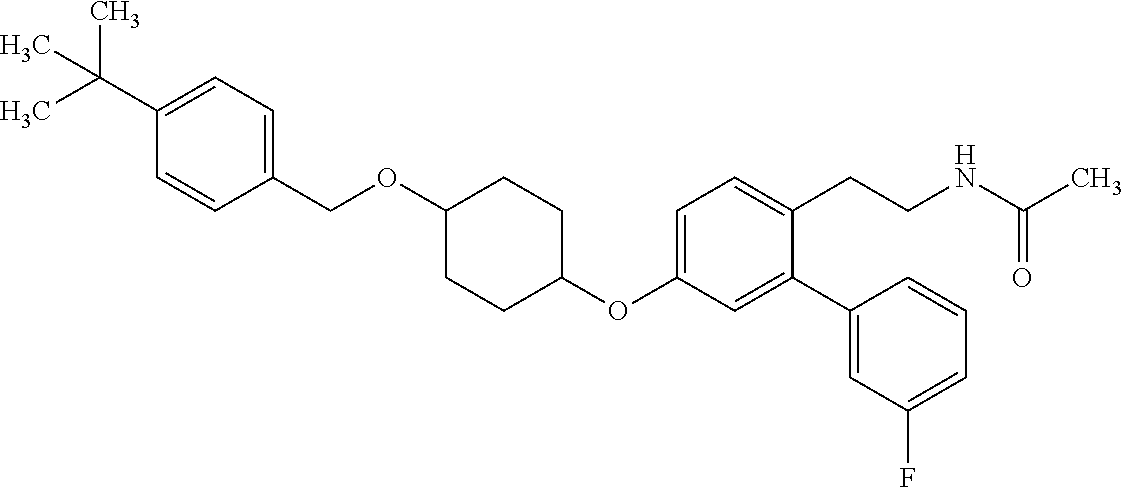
C1=C(OC2CCC(OCC3=CC=C(C(C)(C)C)C=C3)CC2)C=C(C2=CC(F)=CC=C2)C(CCNC(C)=O)=C1
